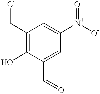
C1(CCl)=C(O)C(C=O)=CC([N+]([O-])=O)=C1
